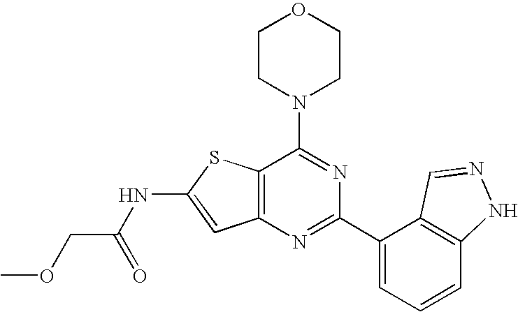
C1CN(C2=NC(C3=CC=CC4=C3C=NN4)=NC3=C2SC(NC(COC)=O)=C3)CCO1
